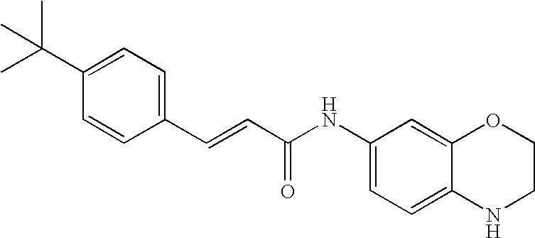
CC(C1=CC=C(C=CC(NC2=CC=C3C(=C2)OCCN3)=O)C=C1)(C)C
